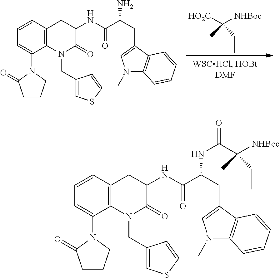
C([NHBoc])([HO2C])(C)CC.C1=CC2=C(C(N3C(=O)CCC3)=C1)N(CC1=CSC=C1)C(=O)C(NC(C(CC1=CN(C)C3=C1C=CC=C3)N)=O)C2.C1=CC2=C(C(N3C(=O)CCC3)=C1)N(CC1=CSC=C1)C(=O)C(NC(C(CC1=CN(C)C3=C1C=CC=C3)NC(=O)C([NHBoc])(C)CC)=O)C2
